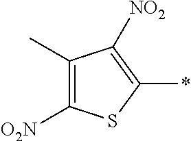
C1(C)=C([O2N])SC(*)=C1[NO2]
